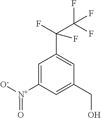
C1(CO)=CC([N+]([O-])=O)=CC(C(F)(C(F)(F)F)F)=C1
